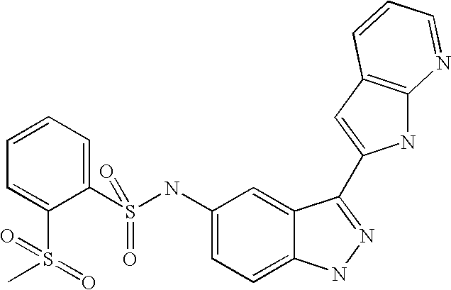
C1=CC=C(S(NC2=CC=C3C(=C2)C(C2=CC4=C(N2)N=CC=C4)=NN3)(=O)=O)C(S(C)(=O)=O)=C1
